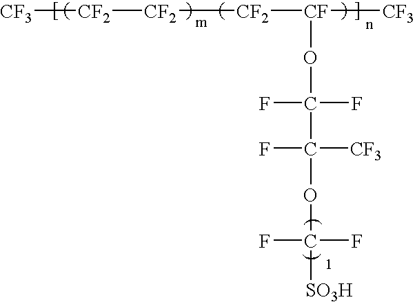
[CF2]([CF2][CF2][CF]([CF3])OC(C(OC([SO3H])(F)F)([CF3])F)(F)F)[CF3]
